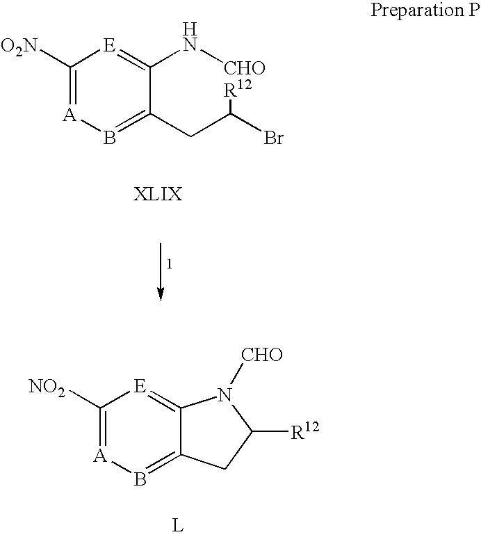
C1([O2N])=[A]B=C2C(=[E]1)N[CHOR12]C(Br)C2.C1([NO2])=[A]B=C2C(=[E]1)N([CHO])C([R12])C2
